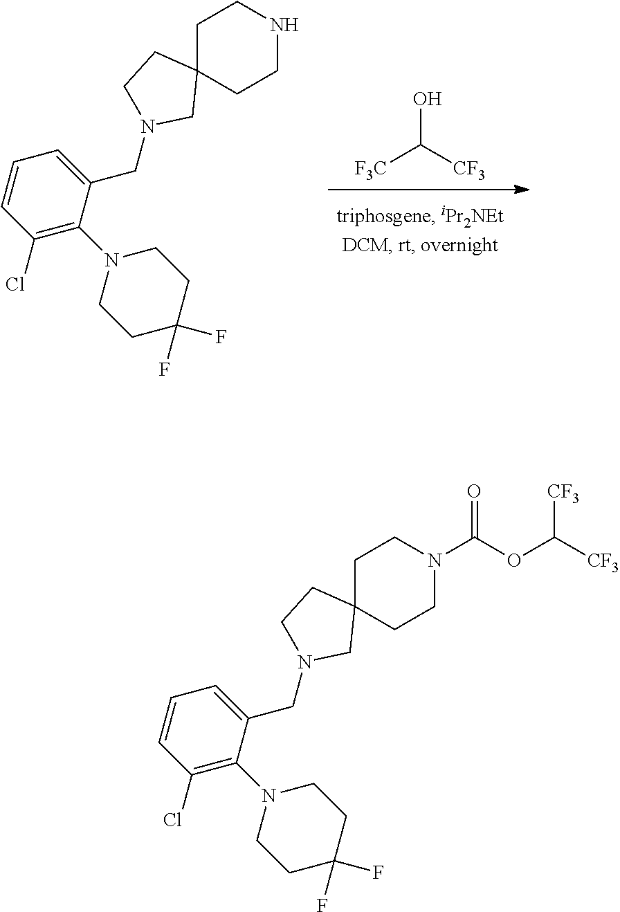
[F3C]C([CF3])O.C1(Cl)=C(N2CCC(F)(F)CC2)C(CN2CCC3(CCNCC3)C2)=CC=C1.C1(Cl)=C(N2CCC(F)(F)CC2)C(CN2CCC3(CCN(C(OC([CF3])[CF3])=O)CC3)C2)=CC=C1
